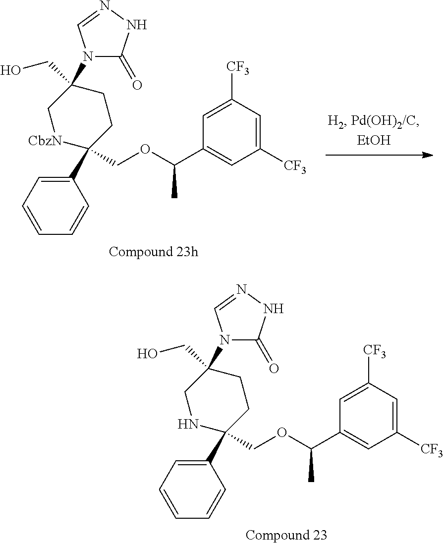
C1(C2(COC(C3=CC([CF3])=CC([CF3])=C3)C)CCC(CO)(N3C(=O)NN=C3)C[CbzN]2)=CC=CC=C1.C1(C2(COC(C3=CC([CF3])=CC([CF3])=C3)C)CCC(CO)(N3C(=O)NN=C3)CN2)=CC=CC=C1
